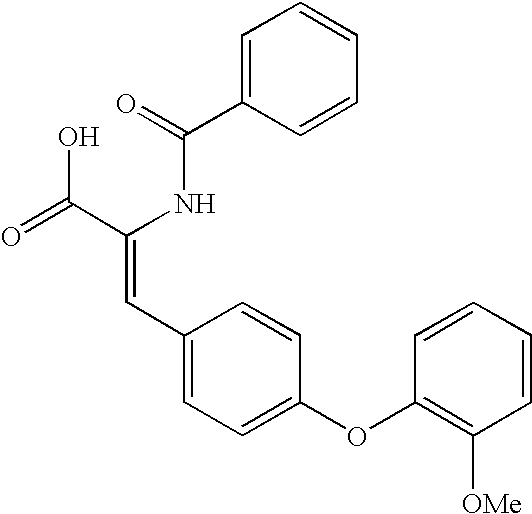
C1=C(C(=O)NC(C(=O)O)=CC2=CC=C(OC3=C([OMe])C=CC=C3)C=C2)C=CC=C1
